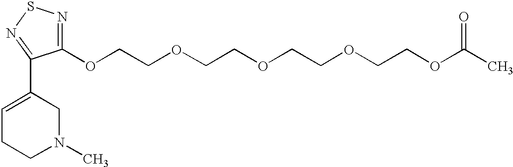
C1=C(C2=NSN=C2OCCOCCOCCOCCOC(C)=O)CN(C)CC1
